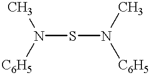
S(N([C6H5])C)N(C)[C6H5]
